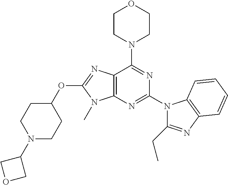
C12=C(N=C(N3C(CC)=NC4=C3C=CC=C4)N=C1N1CCOCC1)N(C)C(OC1CCN(C3COC3)CC1)=N2
